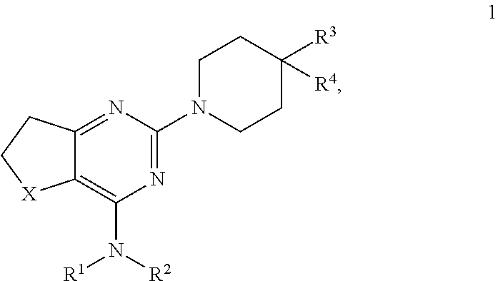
C12=C(N([R2])[R1])N=C(N3CCC([R4])([R3])CC3)N=C1CC[X]2
